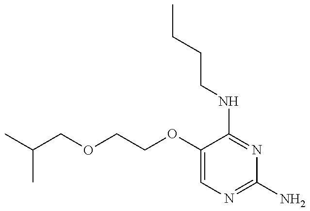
C(OCCOC1=CN=C(N)N=C1NCCCC)C(C)C
